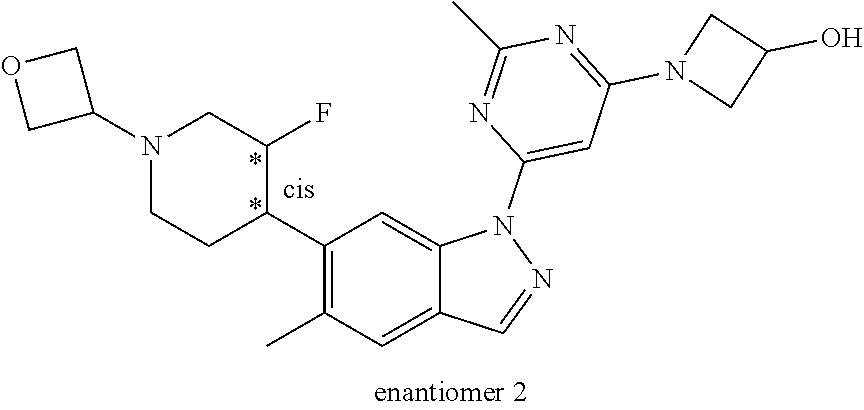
C1(C2C(F)CN(C3COC3)CC2)=C(C)C=C2C(=C1)N(C1=CC(N3CC(O)C3)=NC(C)=N1)N=C2
